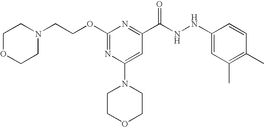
C1OCCN(CCOC2=NC(N3CCOCC3)=CC(C(NNC3=CC(C)=C(C)C=C3)=O)=N2)C1
